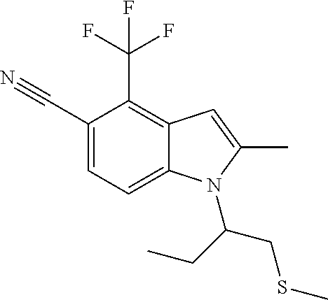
C1(C#N)=CC=C2C(=C1C(F)(F)F)C=C(C)N2C(CSC)CC
